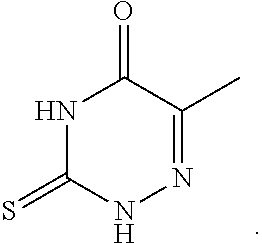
N1C(=S)NN=C(C)C1=O
